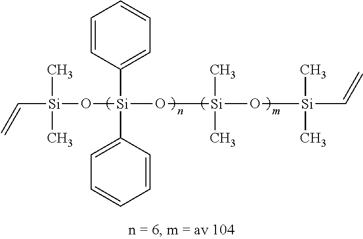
C1=CC([Si](C2=CC=CC=C2)(O[Si](C=C)(C)C)O[Si](O[Si](C=C)(C)C)(C)C)=CC=C1
